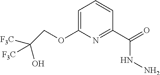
C1=C(OCC([F3C])(O)[F3C])N=C(C(=O)NN)C=C1
